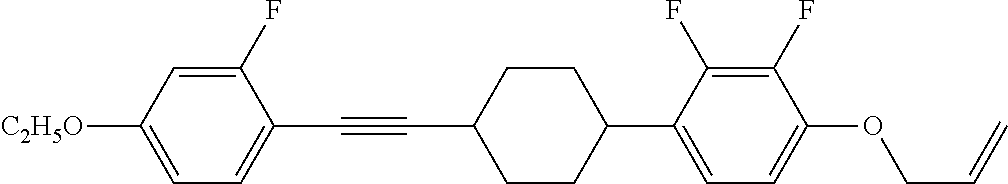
C1(F)=CC([C2H5O])=CC=C1C#CC1CCC(C2=CC=C(OCC=C)C(F)=C2F)CC1
